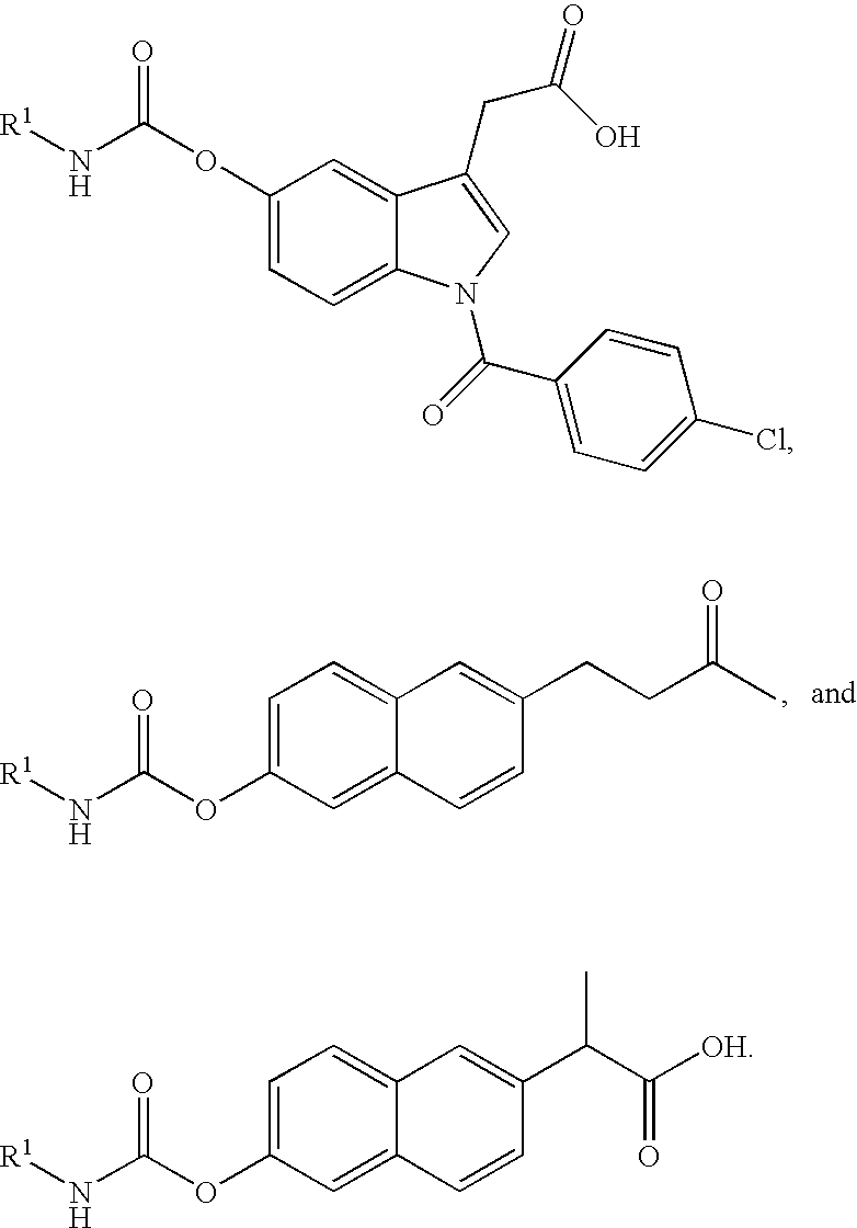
C1=C(OC(N[R1])=O)C=C2C(=C1)C=C(CCC(C)=O)C=C2.C1(OC(N[R1])=O)=CC=C2C(=C1)C(CC(=O)O)=CN2C(=O)C1=CC=C(Cl)C=C1.C1=C(OC(N[R1])=O)C=C2C(=C1)C=C(C(C([OH])=O)C)C=C2
